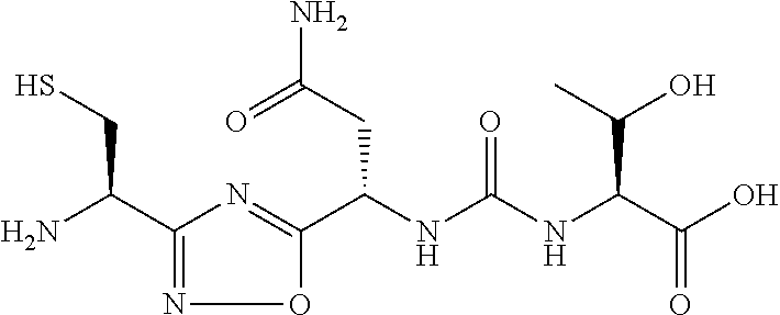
C1(C(N)CS)=NOC(C(NC(NC(C(O)=O)C(O)C)=O)CC(N)=O)=N1
